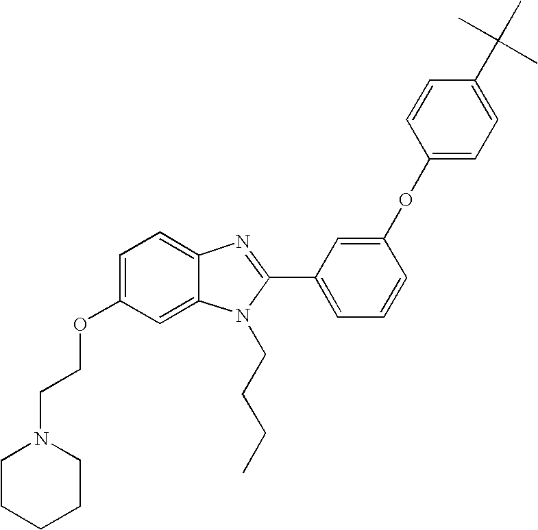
C1=C(OCCN2CCCCC2)C=C2C(=C1)N=C(C1=CC=CC(OC3=CC=C(C(C)(C)C)C=C3)=C1)N2CCCC
